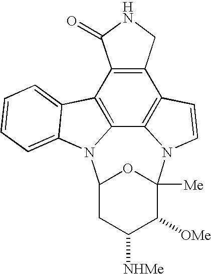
C12=C(C3=C4C5=C1C=CN5C1([Me])C([OMe])C([NHMe])CC(N4C4=CC=CC=C34)O1)C(=O)NC2
